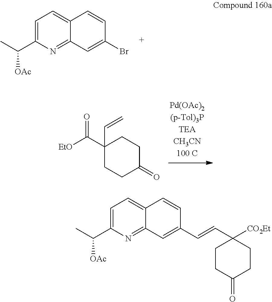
C1=C(C(C)[OAc])N=C2C(=C1)C=CC(C=CC1([CO2Et])CCC(=O)CC1)=C2.C1=C(C(C)[OAc])N=C2C(=C1)C=CC(Br)=C2.C1(C([EtO])=O)(C=C)CCC(=O)CC1
